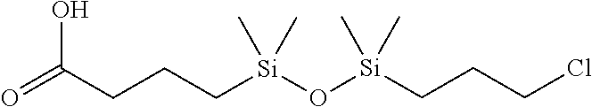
C(CCC[Si](C)(C)O[Si](C)(CCCCl)C)(=O)O
